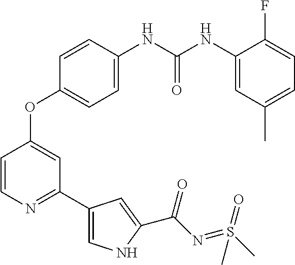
C1=CN=C(C2=CNC(C(N=S(C)(=O)C)=O)=C2)C=C1OC1=CC=C(NC(NC2=CC(C)=CC=C2F)=O)C=C1
